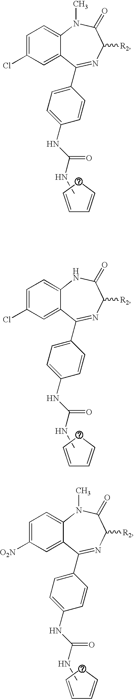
C1=CCC=C1.C1=C(Cl)C=C2C(=C1)N(C)C(=O)C([R2])N=C2C1=CC=C(NC(=O)NC)C=C1.C1=CCC=C1.C1=C(Cl)C=C2C(=C1)NC(=O)C([R2])N=C2C1=CC=C(NC(=O)NC)C=C1.C1=CCC=C1.C1=C([O2N])C=C2C(=C1)N(C)C(=O)C([R2])N=C2C1=CC=C(NC(=O)NC)C=C1
